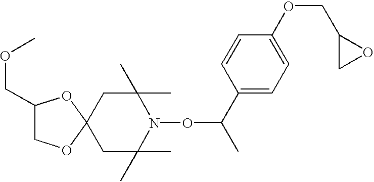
C1C(C)(C)N(OC(C)C2=CC=C(OCC3CO3)C=C2)C(C)(C)CC12OCC(COC)O2
